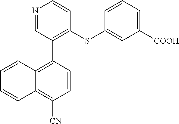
N1=CC(C2=C3C(=C([CN])C=C2)C=CC=C3)=C(SC2=CC([COOH])=CC=C2)C=C1
